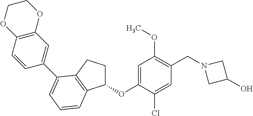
C1=C(OC2CCC3=C2C=CC=C3C2=CC3=C(C=C2)OCCO3)C(Cl)=CC(CN2CC(O)C2)=C1OC
